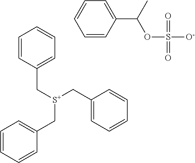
C1=CC=CC(C[S+](CC2=CC=CC=C2)CC2=CC=CC=C2)=C1.C1=CC(C(OS([O-])(=O)=O)C)=CC=C1
